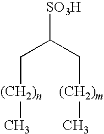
[SO3H]C(C[(CH2)m]C)C[(CH2)n]C
